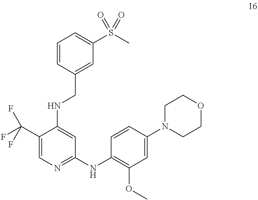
C1(C(F)(F)F)=CN=C(NC2=C(OC)C=C(N3CCOCC3)C=C2)C=C1NCC1=CC(S(C)(=O)=O)=CC=C1
